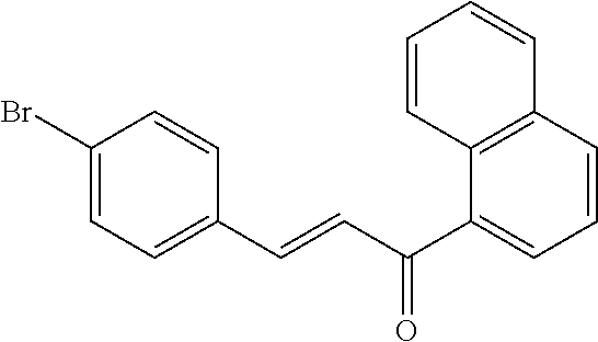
C1(Br)=CC=C(C=CC(=O)C2=CC=CC3=C2C=CC=C3)C=C1
